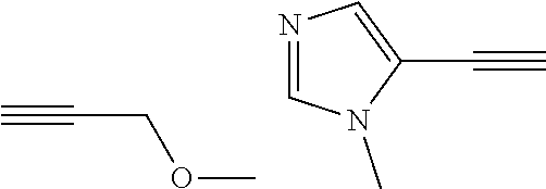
C#CCOC.N1=CN(C)C(C#C)=C1
